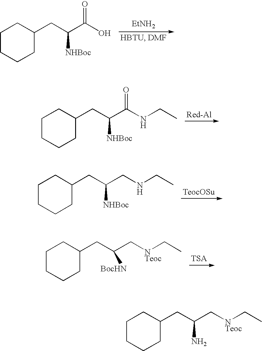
[EtNH2].C1CCCC(CC(C(O)=O)[NHBoc])C1.[Red-Al].C1CCCC(CC(C(NCC)=O)[NHBoc])C1.C1CCCC(CC(CNCC)[NHBoc])C1.C1CCCC(CC(C[NTeoc]CC)[BocHN])C1.C1CCCC(CC(C[NTeoc]CC)N)C1
